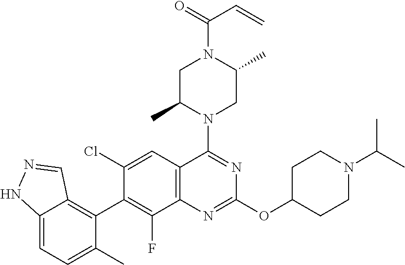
C12=CC=C(C)C(C3=C(F)C4=C(C=C3Cl)C(N3CC(C)N(C(=O)C=C)CC3C)=NC(OC3CCN(C(C)C)CC3)=N4)=C1C=NN2
